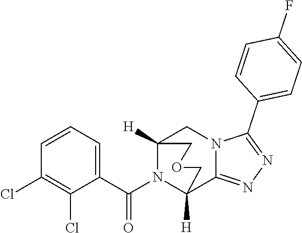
C1=CC=C(C(N2C3([H])C4=NN=C(C5=CC=C(F)C=C5)N4CC2([H])COC3)=O)C(Cl)=C1Cl
